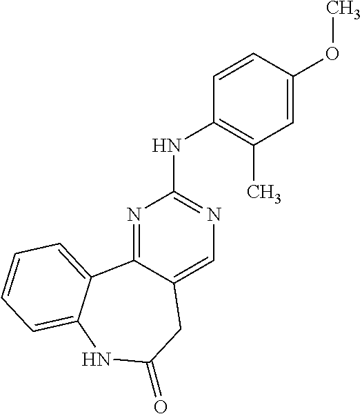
N1=C2C(=CN=C1NC1=C(C)C=C(OC)C=C1)CC(=O)NC1=CC=CC=C21
